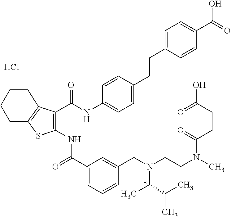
Cl.C1(C(=O)NC2=C(C(NC3=CC=C(CCC4=CC=C(C(=O)O)C=C4)C=C3)=O)C3=C(S2)CCCC3)=CC=CC(CN(CCN(C)C(CCC(=O)O)=O)C(C(C)C)C)=C1
